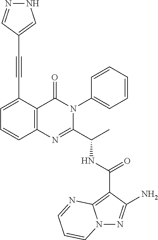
N(C(C1=NC2=C(C(=O)N1C1=CC=CC=C1)C(C#CC1=CNN=C1)=CC=C2)C)C(C1=C2N(N=C1N)C=CC=N2)=O
